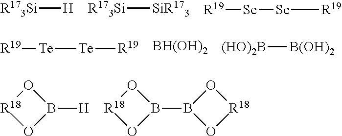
[R173Si][H].[R173Si][SiR173].[Se]([Se][R19])[R19].[BH(OH)2].[Te]([Te][R19])[R19].[(HO)2B][B(OH)2].B1([H])O[R18]O1.O1[R18]OB1B1O[R18]O1
